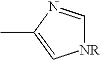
[NR]1C=NC(C)=C1
